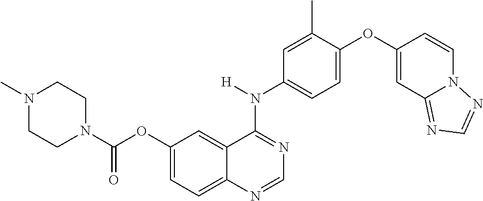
C1=C(OC2=CC3=NC=NN3C=C2)C(C)=CC(N(C2=NC=NC3=CC=C(OC(N4CCN(C)CC4)=O)C=C23)[H])=C1
